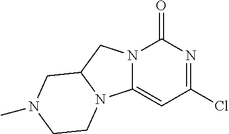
ClC1=NC(=O)N2C(=C1)N1C(C2)CN(C)CC1
